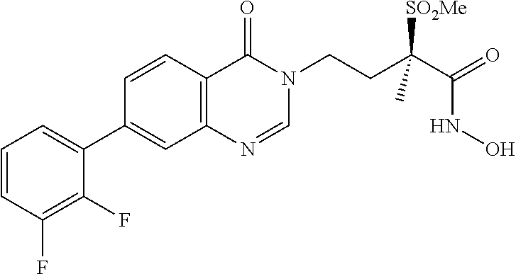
C1=CC(F)=C(F)C(C2=CC3=C(C=C2)C(=O)N(CCC(C(=O)NO)([SO2Me])C)C=N3)=C1
